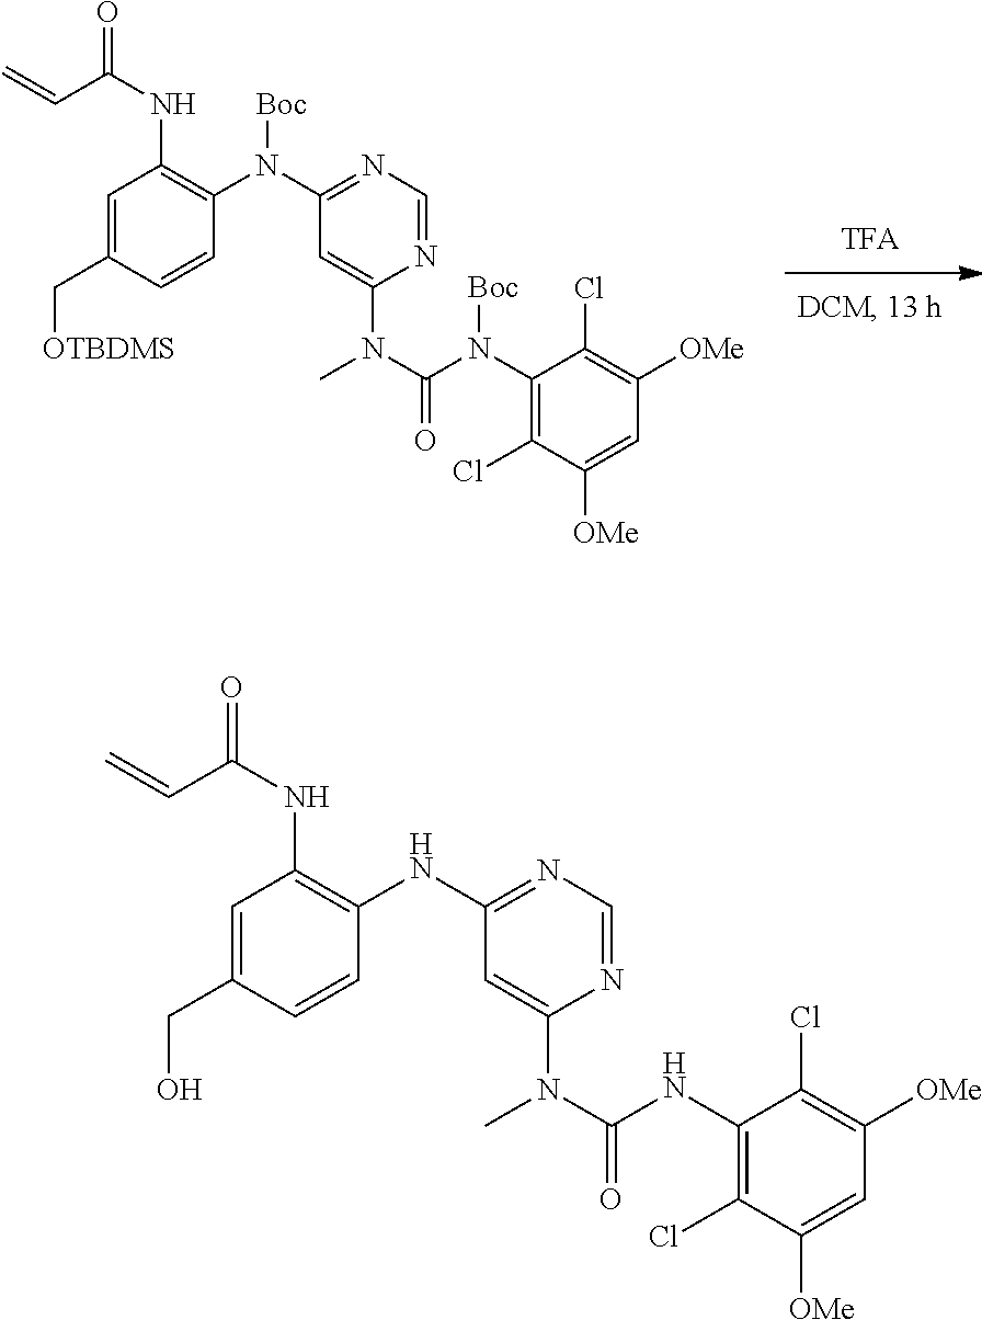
C1=C(C[OTBDMS])C=CC(N(C2=NC=NC(N(C(N(C3=C(Cl)C([OMe])=CC([OMe])=C3Cl)[Boc])=O)C)=C2)[Boc])=C1NC(C=C)=O.C1=C(CO)C=CC(NC2=NC=NC(N(C(NC3=C(Cl)C([OMe])=CC([OMe])=C3Cl)=O)C)=C2)=C1NC(C=C)=O
